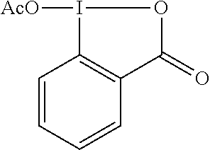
C1=CC=CC2=C1I([AcO])OC2=O
